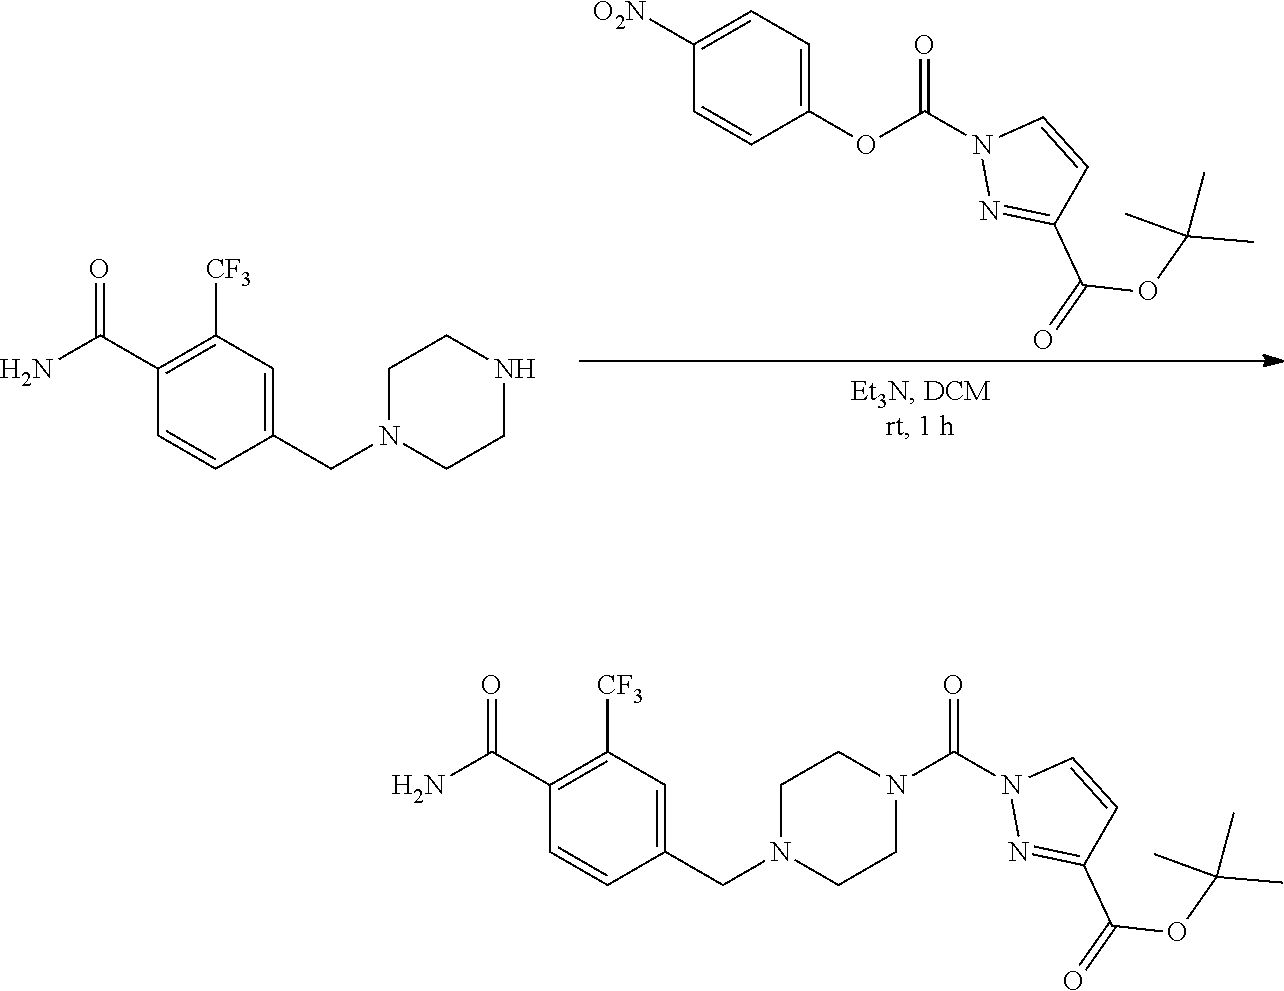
O(C(=O)N1N=C(C(OC(C)(C)C)=O)C=C1)C1=CC=C([O2N])C=C1.N1(CC2=CC([CF3])=C(C(N)=O)C=C2)CCNCC1.C(=O)(N1N=C(C(OC(C)(C)C)=O)C=C1)N1CCN(CC2=CC([CF3])=C(C(N)=O)C=C2)CC1
